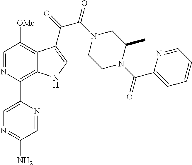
C1=NC(C2=CN=C(N)C=N2)=C2C(=C1[OMe])C(C(=O)C(N1CCN(C(C3=CC=CC=N3)=O)C(C)C1)=O)=CN2
